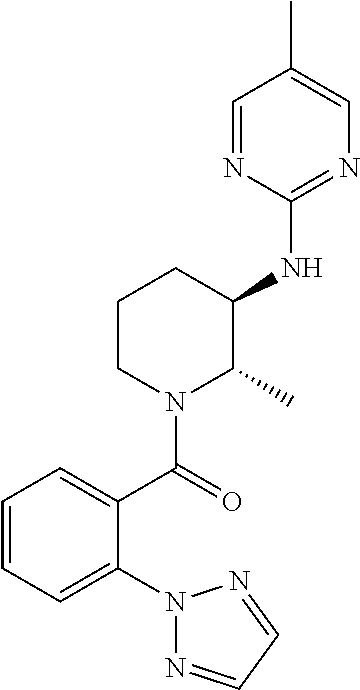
C1=NC(NC2CCCN(C(=O)C3=CC=CC=C3N3N=CC=N3)C2C)=NC=C1C
